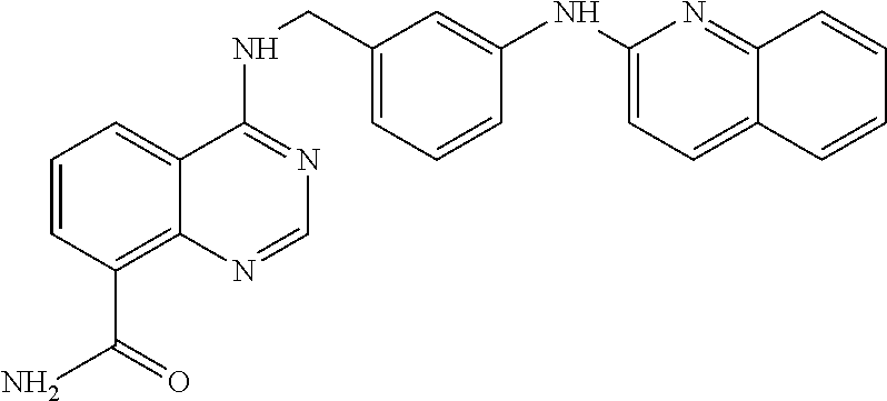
C1=CC(C(N)=O)=C2C(=C1)C(NCC1=CC=CC(NC3=CC=C4C(=N3)C=CC=C4)=C1)=NC=N2
